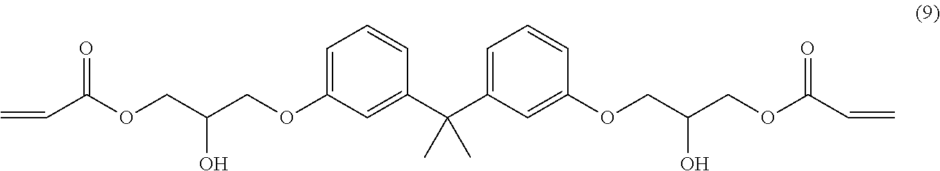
C=CC(OCC(O)COC1=CC=CC(C(C2=CC=CC(OCC(O)COC(C=C)=O)=C2)(C)C)=C1)=O
